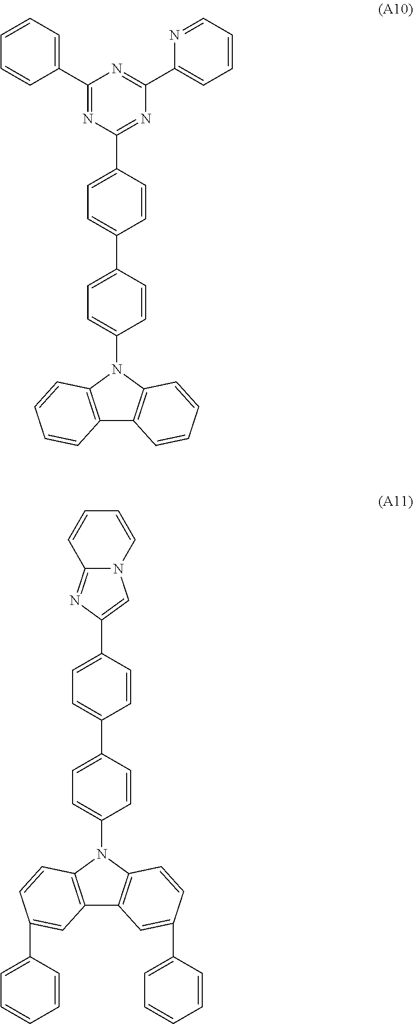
C1(C2=CC=C(N3C4=C(C5=C3C=CC=C5)C=CC=C4)C=C2)=CC=C(C2=NC(C3=CC=CC=N3)=NC(C3=CC=CC=C3)=N2)C=C1.C1(C2=CC=C(N3C4=C(C5=C3C=CC(C3=CC=CC=C3)=C5)C=C(C3=CC=CC=C3)C=C4)C=C2)=CC=C(C2=CN3C(=N2)C=CC=C3)C=C1
